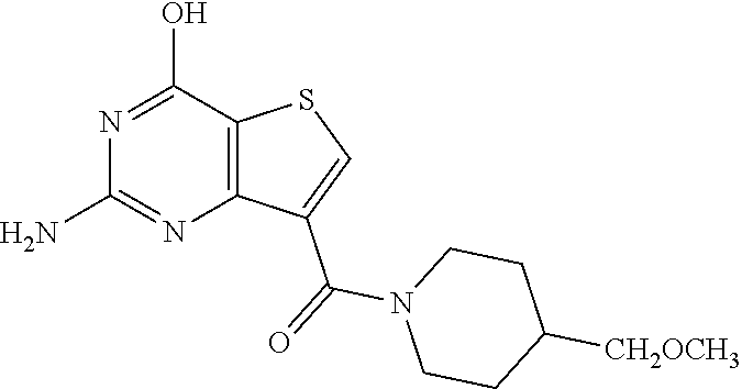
C1(N)=NC2=C(C(O)=N1)SC=C2C(N1CCC([CH2OCH3])CC1)=O
